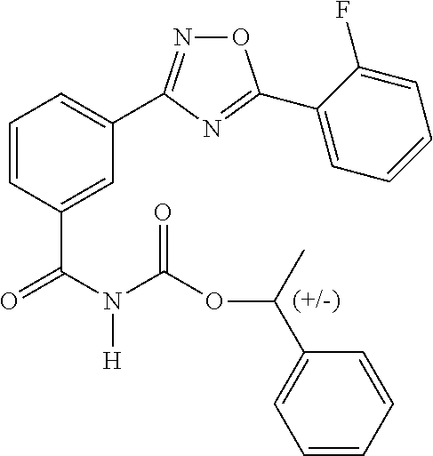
C1=C(C(N(C(=O)OC(C2=CC=CC=C2)C)[H])=O)C=CC=C1C1=NOC(C2=CC=CC=C2F)=N1
